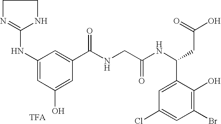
C1(NC2=NCCN2)=CC(O)=CC(C(=O)NCC(NC(C2=CC(Cl)=CC(Br)=C2O)CC(O)=O)=O)=C1
